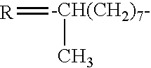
[R]=[-CH(CH2)7-]C
